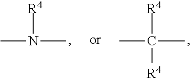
CN(C)[R4].CC(C)([R4])[R4]
